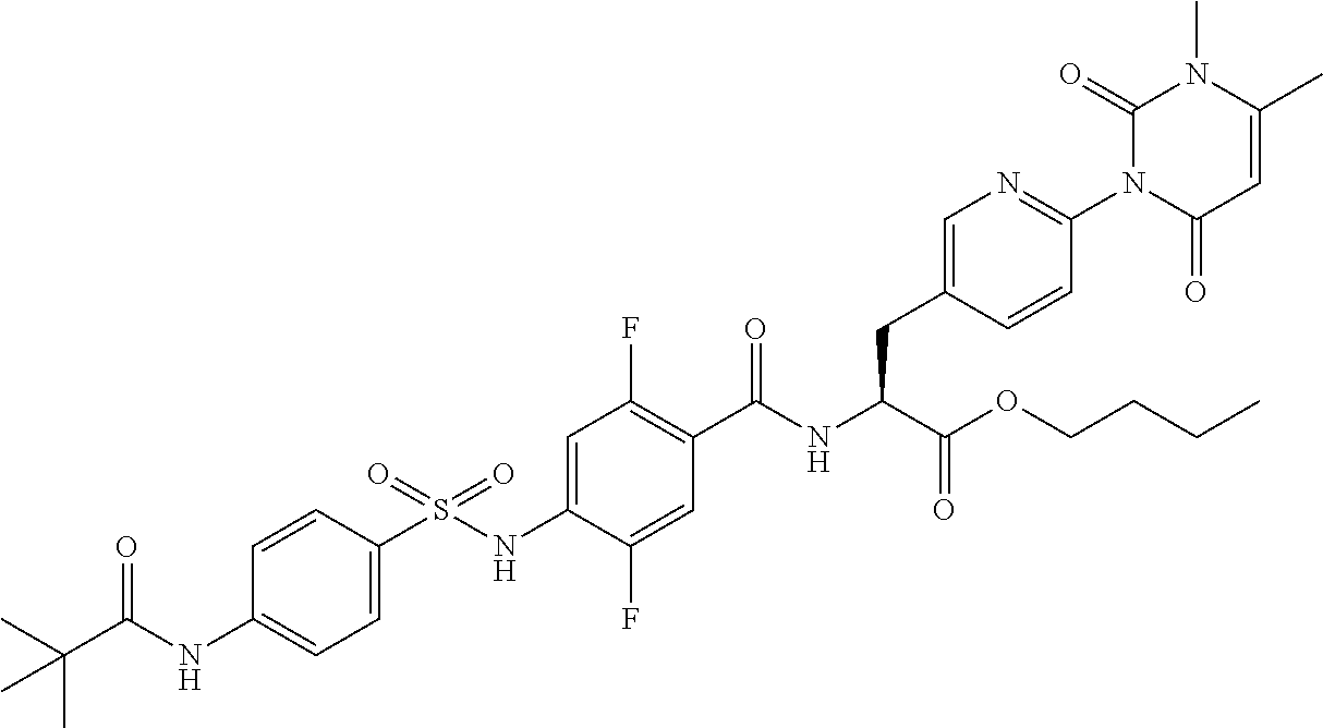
C1=C(S(NC2=CC(F)=C(C(NC(C(OCCCC)=O)CC3=CN=C(N4C(=O)C=C(C)N(C)C4=O)C=C3)=O)C=C2F)(=O)=O)C=CC(NC(C(C)(C)C)=O)=C1
